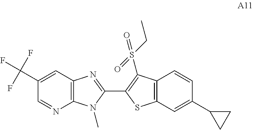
C12=C(C=C(C(F)(F)F)C=N1)N=C(C1=C(S(CC)(=O)=O)C3=C(C=C(C4CC4)C=C3)S1)N2C
